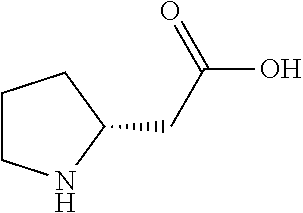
C1(CC(O)=O)CCCN1
